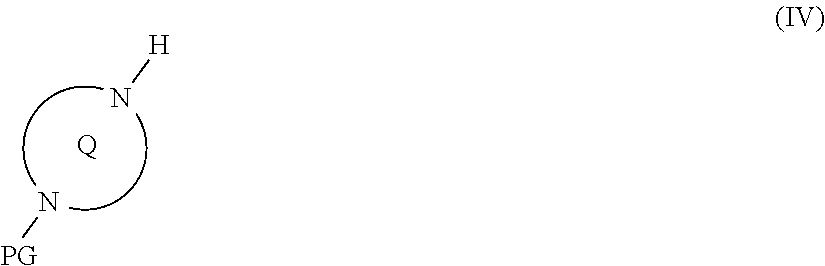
[H]N.N[PG].[Q]
